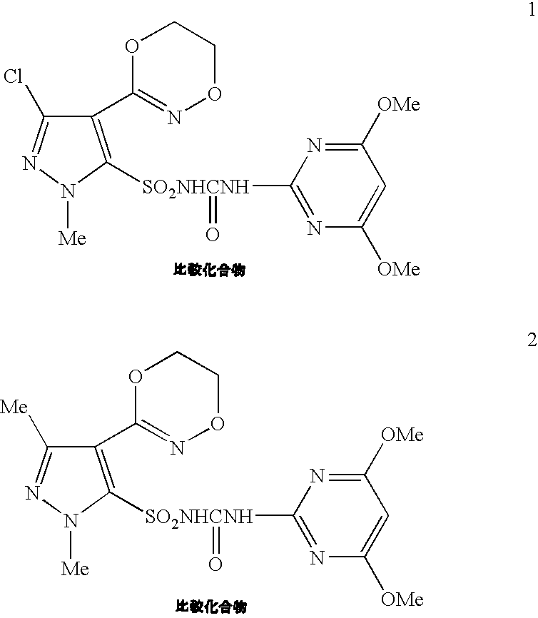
C1(C2=NOCCO2)=C([SO2NHCNH](=O)C2=NC([OMe])=CC([OMe])=N2)N([Me])N=C1Cl.C1(C2=NOCCO2)=C([SO2NHCNH](=O)C2=NC([OMe])=CC([OMe])=N2)N([Me])N=C1[Me]
